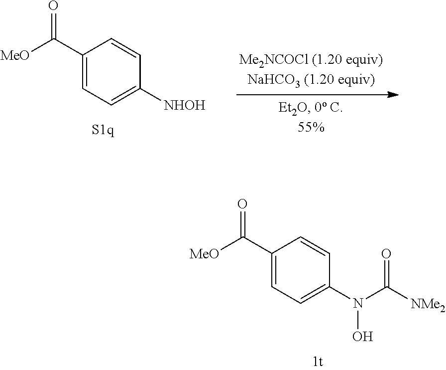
C1(C([MeO])=O)=CC=C(N(C([NMe2])=O)O)C=C1.C1=C(C([MeO])=O)C=CC([NHOH])=C1
